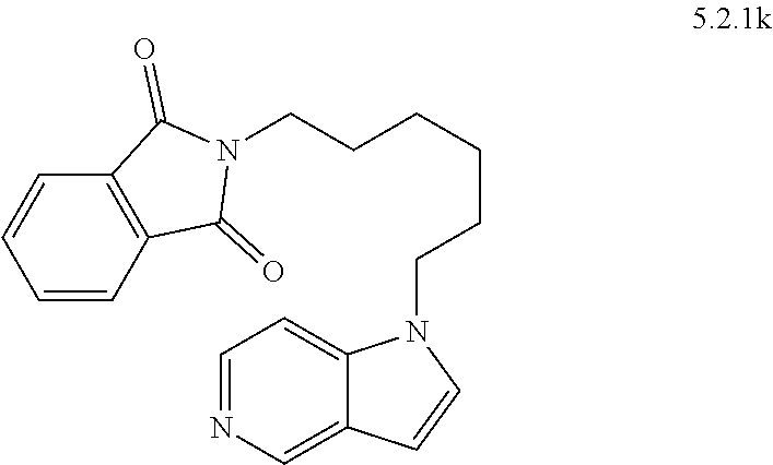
C1=CC2=C(C=C1)C(=O)N(CCCCCCN1C3=CC=NC=C3C=C1)C2=O
